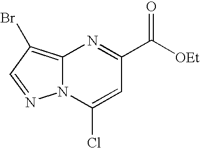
C(C1=NC2=C(Br)C=NN2C(Cl)=C1)(=O)[OEt]
